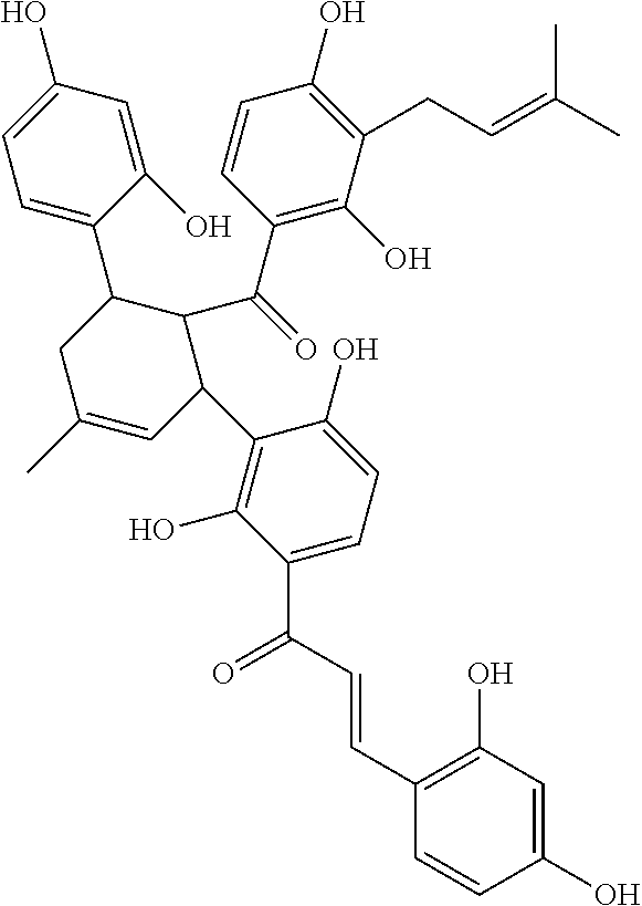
CC(C)=CCC1=C(O)C=CC(C(=O)C2C(C3=CC=C(O)C=C3O)CC(C)=CC2C2=C(O)C(C(C=CC3=C(O)C=C(O)C=C3)=O)=CC=C2O)=C1O
